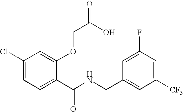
C1(Cl)=CC=C(C(NCC2=CC([CF3])=CC(F)=C2)=O)C(OCC(=O)O)=C1
